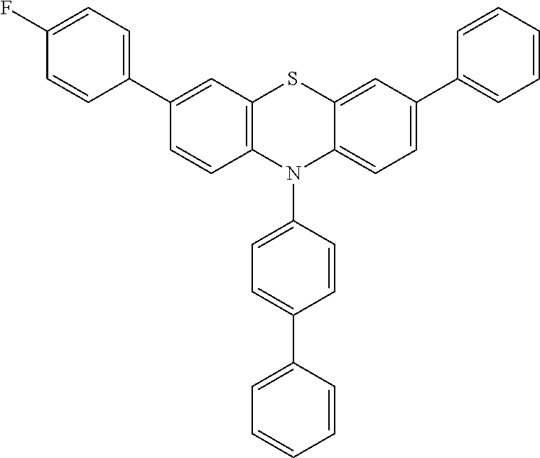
C1(C2=CC=C(F)C=C2)=CC2=C(C=C1)N(C1=CC=C(C3=CC=CC=C3)C=C1)C1=CC=C(C3=CC=CC=C3)C=C1S2
